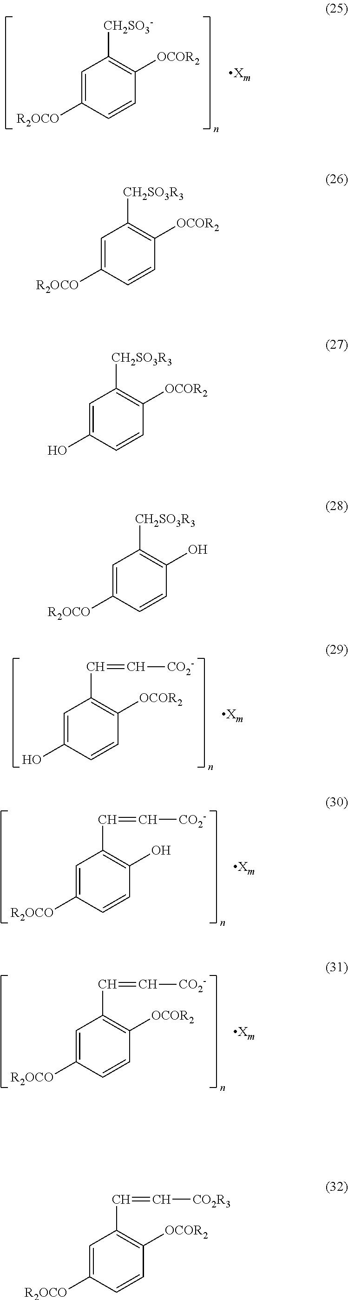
C1=C([R2OCO])C=CC([OCOR2])=C1[CH2SO3R3].C1=C(O)C=CC([OCOR2])=C1[CH2SO3R3].C1=C([R2OCO])C=CC(O)=C1[CH2SO3R3].C1=C([R2OCO])C=CC([OCOR2])=C1[CH2SO3-].C1=C(O)C=CC([OCOR2])=C1C=C[CO2-].C1=C([R2OCO])C=CC(O)=C1C=C[CO2-].C1=C([R2OCO])C=CC([OCOR2])=C1C=C[CO2-].C1=C([R2OCO])C=CC([OCOR2])=C1C=C[CO2R3]
